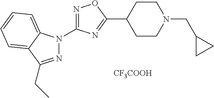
N1=C(N2N=C(CC)C3=CC=CC=C23)N=C(C2CCN(CC3CC3)CC2)O1.[CF3COOH]
